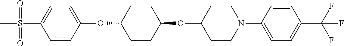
C1=CC(OC2CCC(OC3CCN(C4=CC=C(C(F)(F)F)C=C4)CC3)CC2)=CC=C1S(C)(=O)=O
